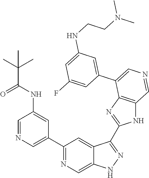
C1(C2=CN=CC(NC(=O)C(C)(C)C)=C2)=NC=C2C(=C1)C(C1=NC3=C(N1)C=NC=C3C1=CC(NCCN(C)C)=CC(F)=C1)=NN2
